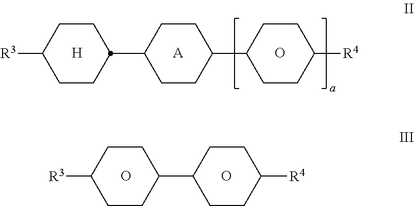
C1CC(C2CCC(C3CCC([R4])CC3)CC2)CCC1[R3].[H].[A].O.C1CC(C2CCC([R4])CC2)CCC1[R3].O.O
